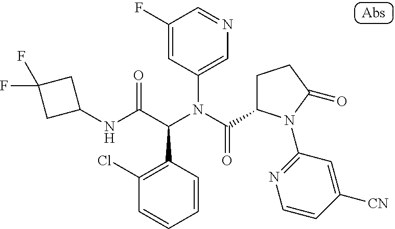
C1(NC(C(N(C(=O)C2CCC(=O)N2C2=NC=CC([CN])=C2)C2=CN=CC(F)=C2)C2=C(Cl)C=CC=C2)=O)CC(F)(F)C1
